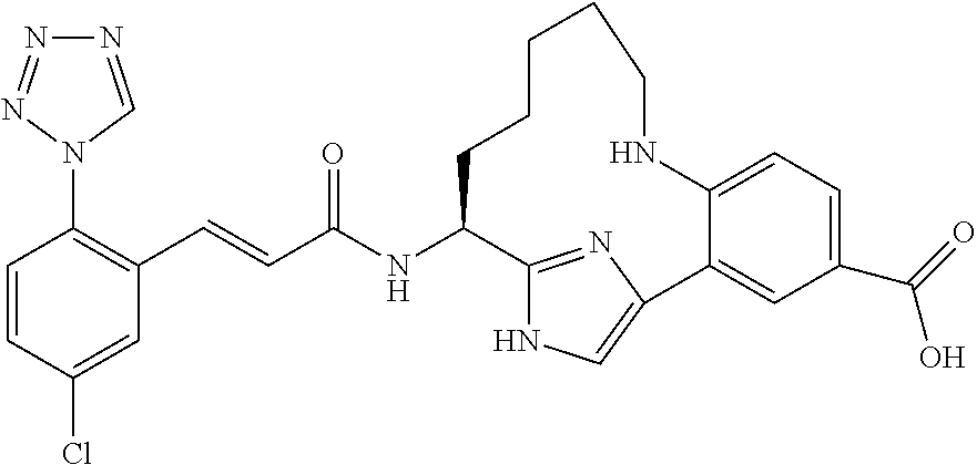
N1=CN(C2=C(C=CC(NC3C4=NC(=CN4)C4=CC(C(=O)O)=CC=C4NCCCCC3)=O)C=C(Cl)C=C2)N=N1
